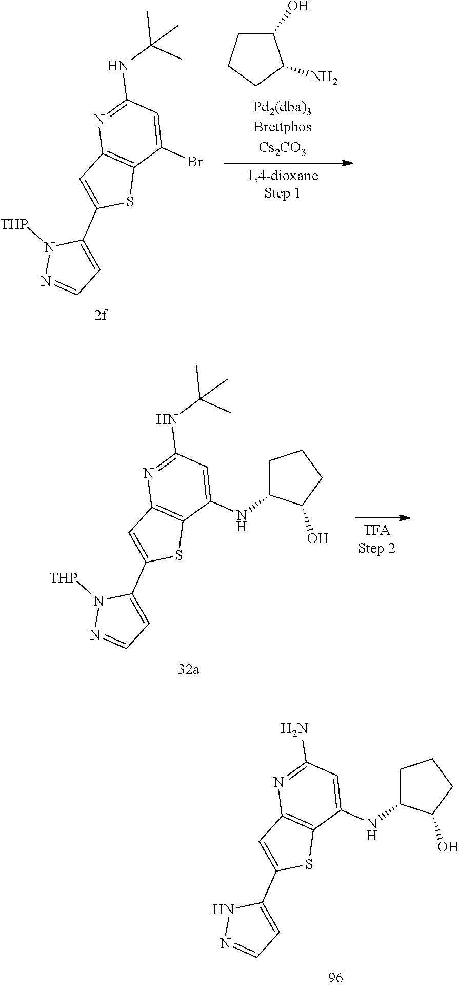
C1=C(C2=CC3=C(S2)C(NC2C(O)CCC2)=CC(N)=N3)NN=C1.C1=C(C2=CC3=C(S2)C(Br)=CC(NC(C)(C)C)=N3)N([THP])N=C1.C1(O)CCCC1N.C1=C(C2=CC3=C(S2)C(NC2C(O)CCC2)=CC(NC(C)(C)C)=N3)N([THP])N=C1
